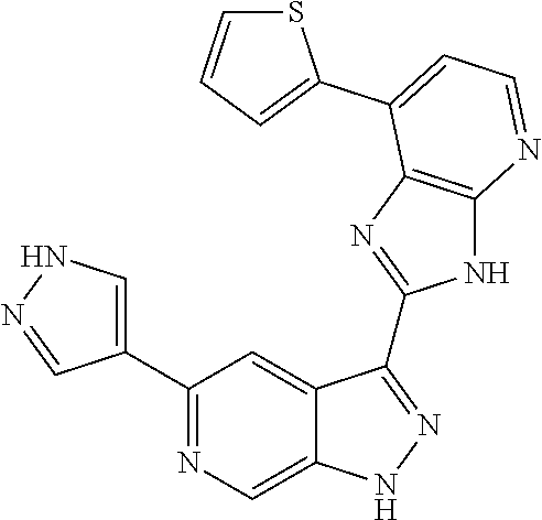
C1(C2=NC=C3C(=C2)C(C2=NC4=C(N2)N=CC=C4C2=CC=CS2)=NN3)=CNN=C1
